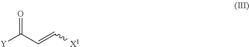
[Y]C(C=C[X1])=O
